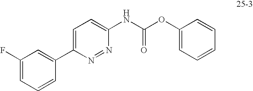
C1=C(C2=CC(F)=CC=C2)N=NC(NC(OC2=CC=CC=C2)=O)=C1
